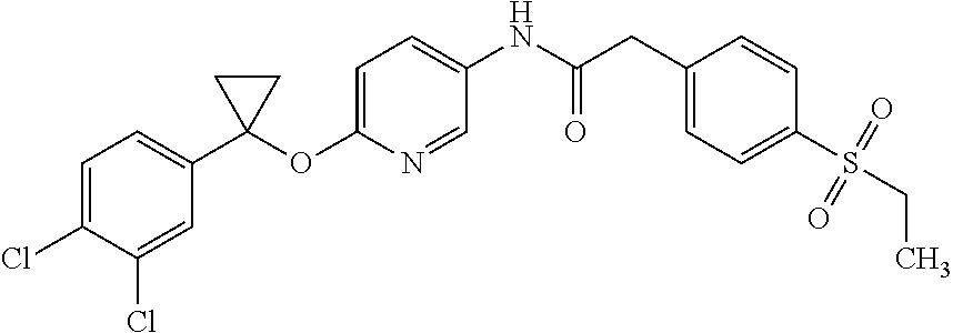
C1=NC(OC2(C3=CC=C(Cl)C(Cl)=C3)CC2)=CC=C1NC(CC1=CC=C(S(CC)(=O)=O)C=C1)=O
